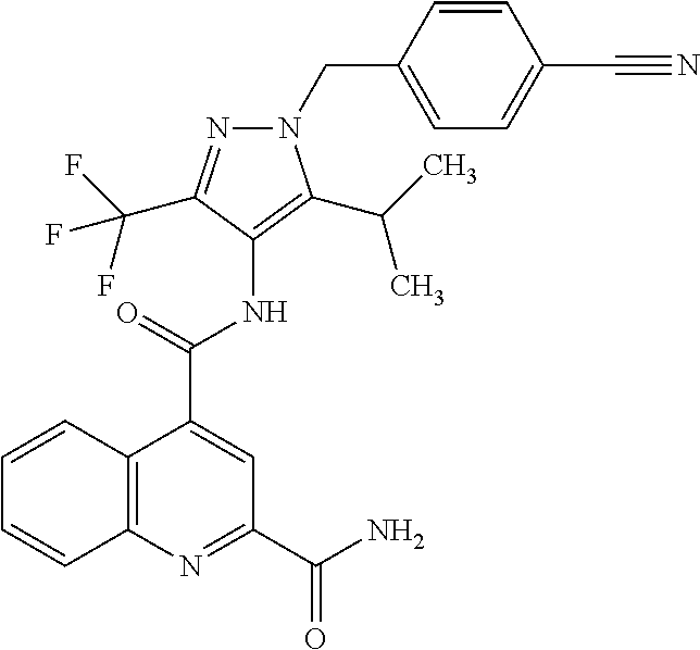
C12=C(N=C(C(=O)N)C=C1C(=O)NC1=C(C(C)C)N(CC3=CC=C(C#N)C=C3)N=C1C(F)(F)F)C=CC=C2
